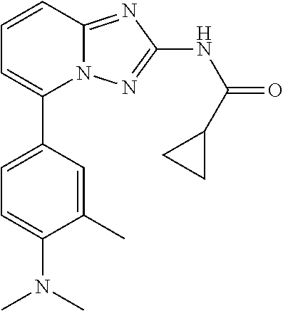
C1=C(C2=CC=CC3=NC(NC(=O)C4CC4)=NN23)C=C(C)C(N(C)C)=C1
